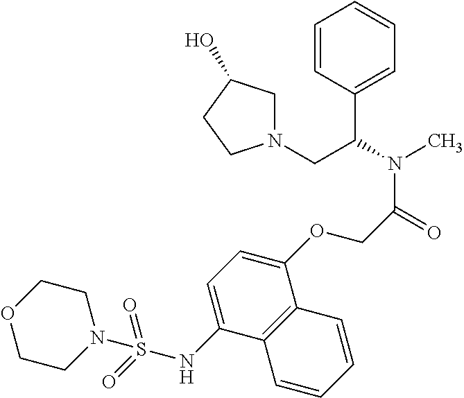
C1=CC(C(N(C)C(=O)COC2=CC=C(NS(=O)(=O)N3CCOCC3)C3=C2C=CC=C3)CN2CC(O)CC2)=CC=C1
